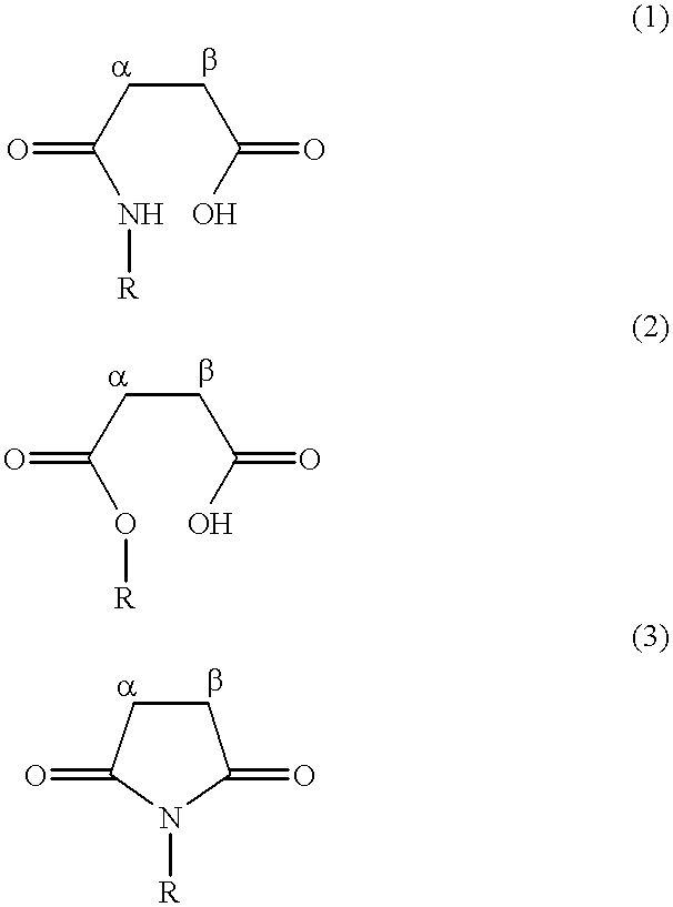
O=C(N[R])CCC(O)=O.O=C(O[R])CCC(O)=O.N1([R])C(=O)CCC1=O
